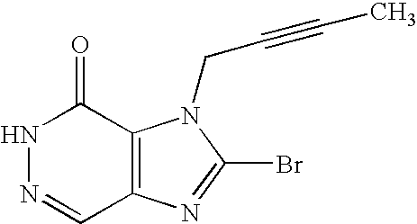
C12=C(N=C(Br)N1CC#CC)C=NNC2=O
